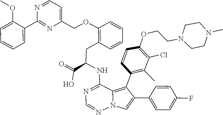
N1(C)CCN(CCOC2=C(Cl)C(C)=C(C3=C4C(NC(C(=O)O)CC5=C(OCC6=CC=NC(C7=CC=CC=C7OC)=N6)C=CC=C5)=NC=NN4C=C3C3=CC=C(F)C=C3)C=C2)CC1
